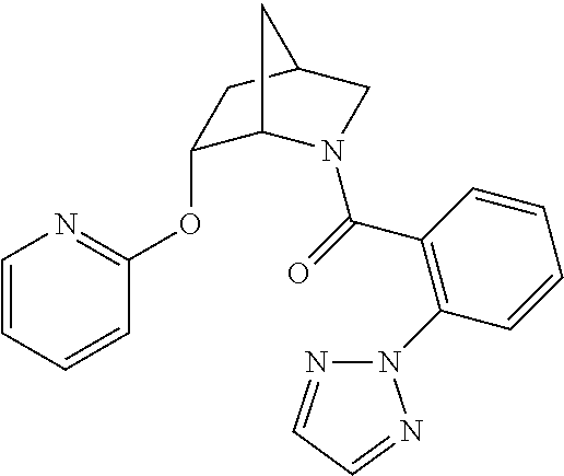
C1=CC=CC(OC2C3N(C(=O)C4=C(N5N=CC=N5)C=CC=C4)CC(C2)C3)=N1
